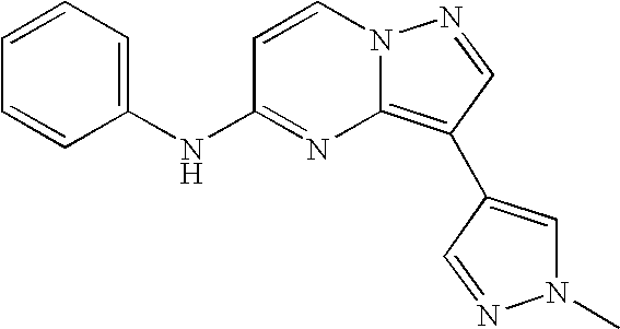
C1=CC=C(NC2=NC3=C(C4=CN(C)N=C4)C=NN3C=C2)C=C1
